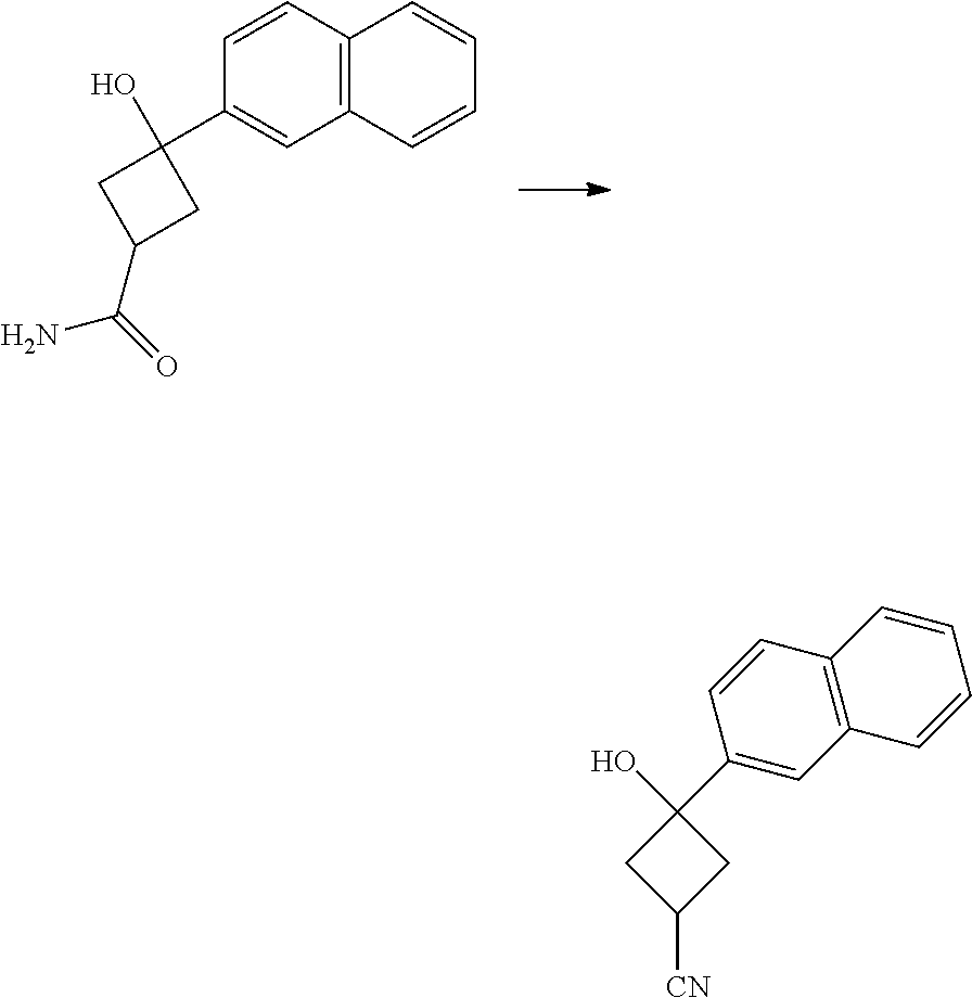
C1C(C(=O)N)CC1(O)C1=CC2=C(C=C1)C=CC=C2.C1C([CN])CC1(O)C1=CC2=C(C=C1)C=CC=C2
